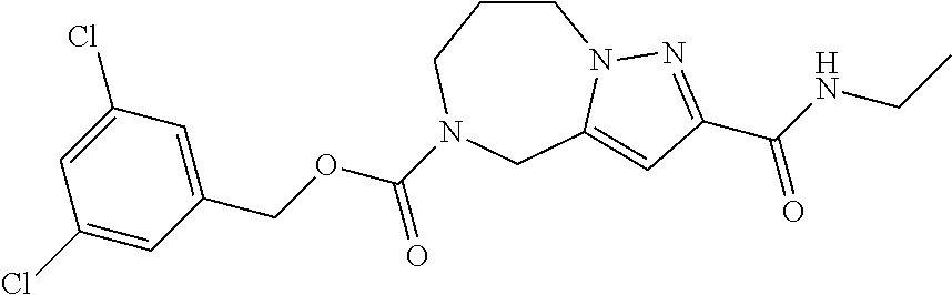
C1CN2C(=CC(C(NCC)=O)=N2)CN(C(OCC2=CC(Cl)=CC(Cl)=C2)=O)C1
